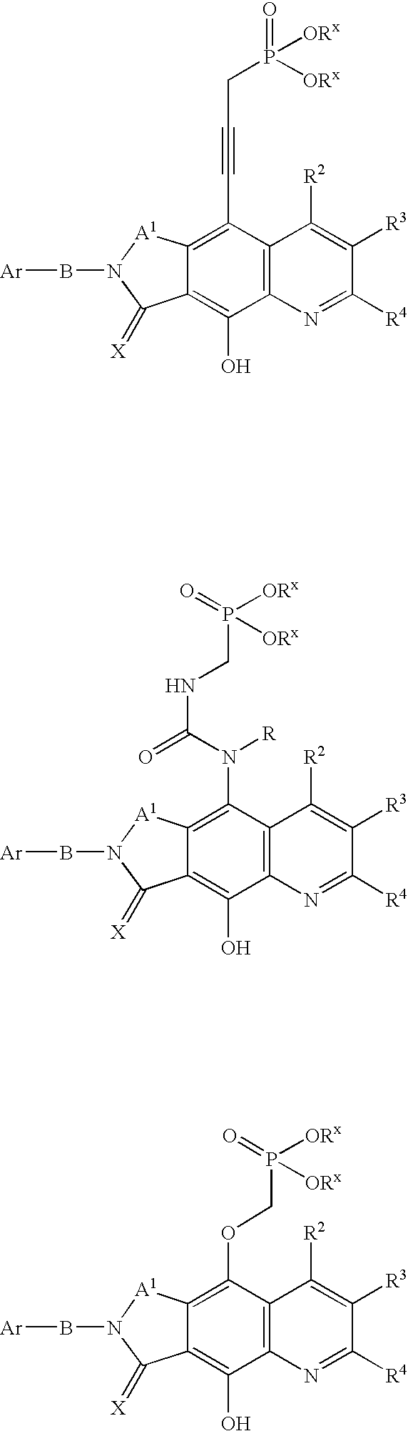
C12=C(C(C#CCP(=O)([ORx])[ORx])=C3C(=C1O)C(=[X])N(B[Ar])[A1]3)C([R2])=C([R3])C([R4])=N2.C12=C(C(N(C(=O)NCP(=O)([ORx])[ORx])[R])=C3C(=C1O)C(=[X])N(B[Ar])[A1]3)C([R2])=C([R3])C([R4])=N2.C12=C(C(OCP([ORx])(=O)[ORx])=C3C(=C1O)C(=[X])N(B[Ar])[A1]3)C([R2])=C([R3])C([R4])=N2
